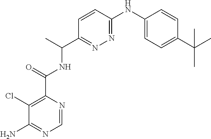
C1(Cl)=C(C(=O)NC(C2=NN=C(NC3=CC=C(C(C)(C)C)C=C3)C=C2)C)N=CN=C1N
